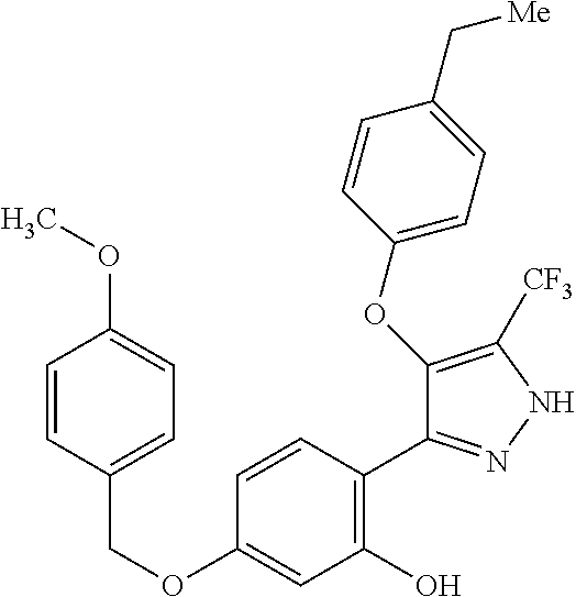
C(OC1=CC(O)=C(C2=NNC([CF3])=C2OC2=CC=C(C[Me])C=C2)C=C1)C1=CC=C(OC)C=C1
